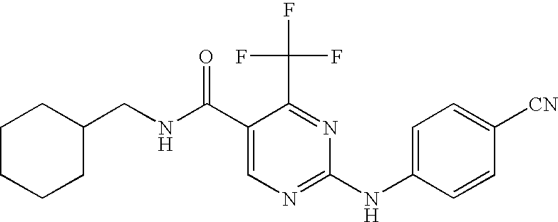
C1CCCC(CNC(C2=CN=C(NC3=CC=C([CN])C=C3)N=C2C(F)(F)F)=O)C1
